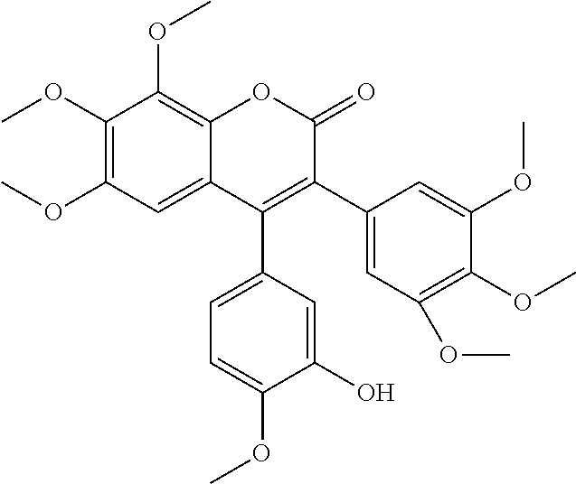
C1(OC)=C(OC)C=C2C(=C1OC)OC(=O)C(C1=CC(OC)=C(OC)C(OC)=C1)=C2C1=CC=C(OC)C(O)=C1
